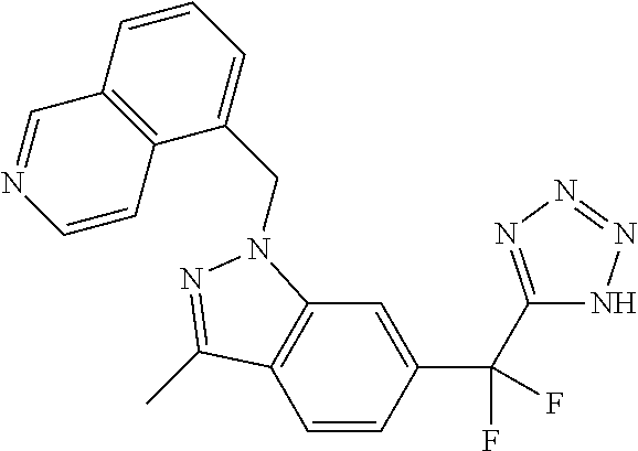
C1=CC(C(F)(C2=NN=NN2)F)=CC2=C1C(C)=NN2CC1=CC=CC2=C1C=CN=C2
